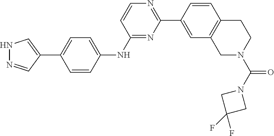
N1=C(NC2=CC=C(C3=CNN=C3)C=C2)C=CN=C1C1=CC2=C(C=C1)CCN(C(N1CC(F)(F)C1)=O)C2
